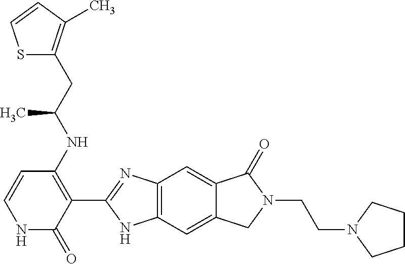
C12=C(C=C3C(=C1)C(=O)N(CCN1CCCC1)C3)NC(C1=C(NC(CC3=C(C)C=CS3)C)C=CNC1=O)=N2
